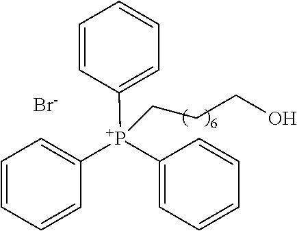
C1([P+](C2=CC=CC=C2)(C2=CC=CC=C2)CCCO)=CC=CC=C1.[Br-]
